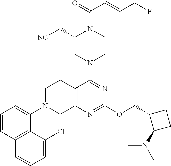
C1=CC2=C(C(N3CC4=C(CC3)C(N3CCN(C(=O)C=CCF)C(C[NC])C3)=NC(OCC3C(N(C)C)CC3)=N4)=C1)C(Cl)=CC=C2
